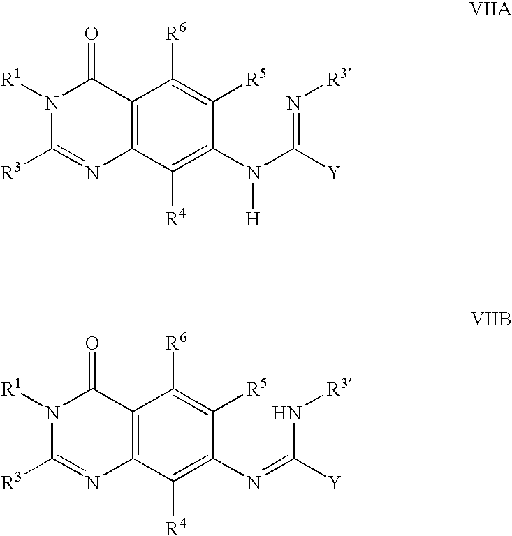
N1([R1])C([R3])=NC2=C(C1=O)C([R6])=C([R5])C(N(C(=N[R3])[Y])[H])=C2[R4].N1([R1])C([R3])=NC2=C(C1=O)C([R6])=C([R5])C(N=C(N[R3])[Y])=C2[R4]
